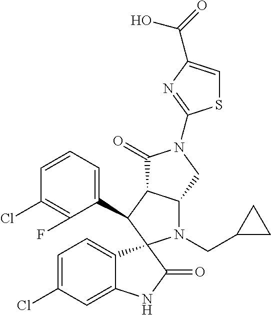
C1(C2C3C(N(CC4CC4)C24C2=CC=C(Cl)C=C2NC4=O)CN(C2=NC(C(=O)O)=CS2)C3=O)=CC=CC(Cl)=C1F
